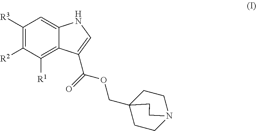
C12=C([R1])C([R2])=C([R3])C=C1NC=C2C(OCC12CCN(CC1)CC2)=O
